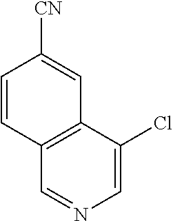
C1(Cl)=CN=CC2=C1C=C([CN])C=C2
